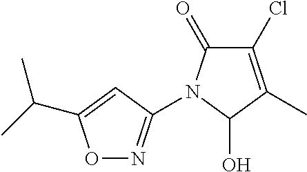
C1(=O)C(Cl)=C(C)C(O)N1C1=NOC(C(C)C)=C1
